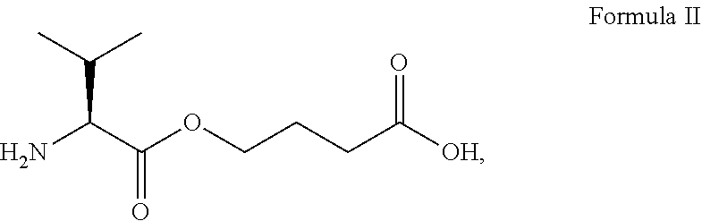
NC(C(OCCCC([OH])=O)=O)C(C)C
